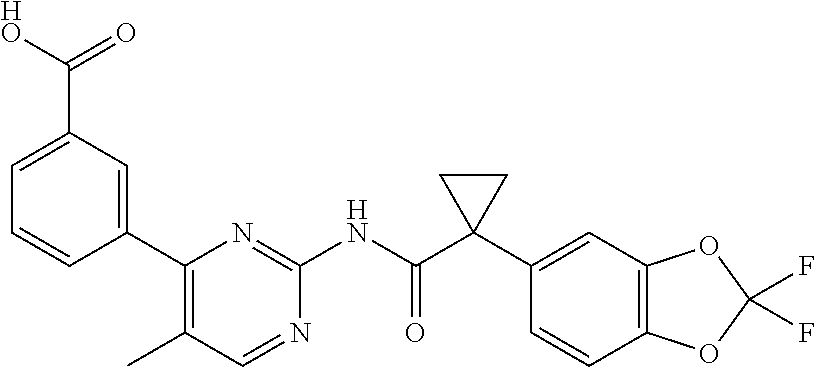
C1=C(C([HO])=O)C=C(C2=C(C)C=NC(NC(C3(C4=CC5=C(C=C4)OC(F)(F)O5)CC3)=O)=N2)C=C1
